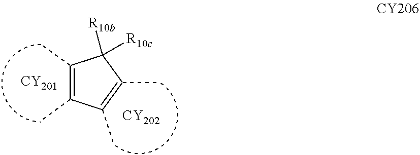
C1(C)=C(C)C(C)=C(C)C1([R10b])[R10c].[CY201].[CY202]
